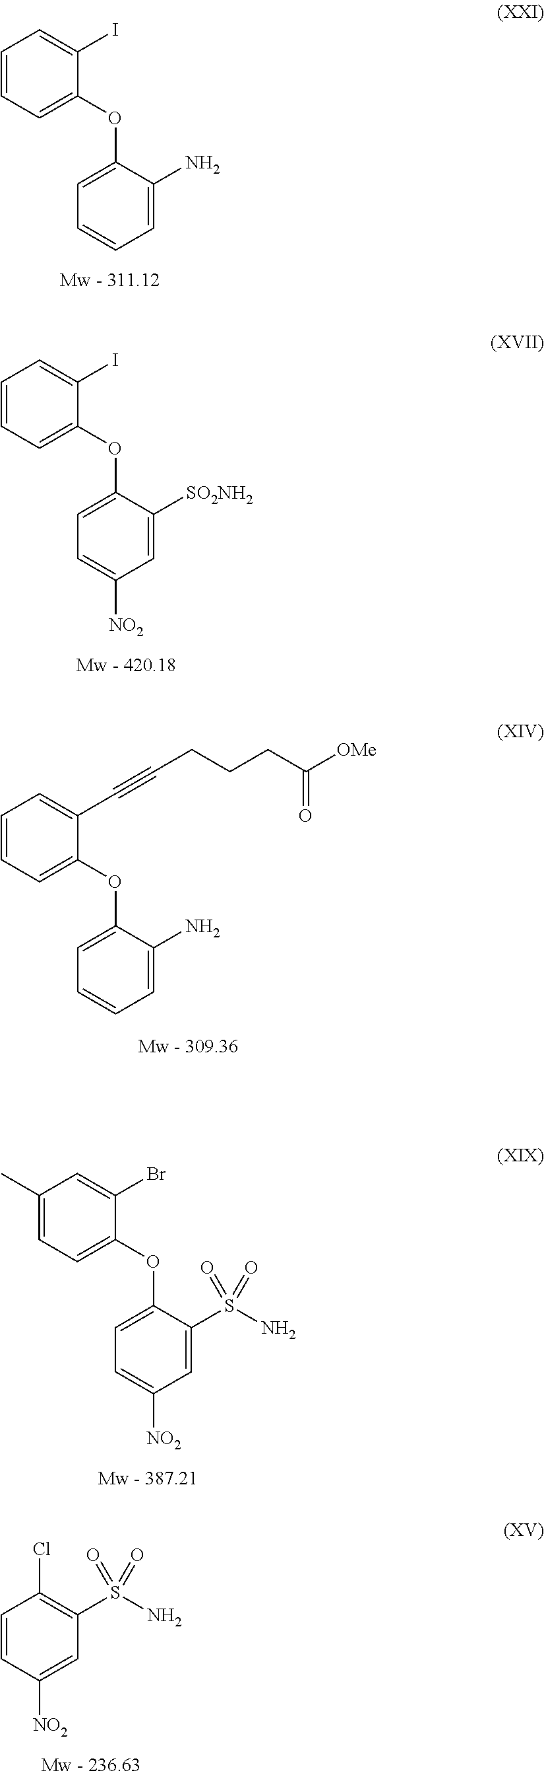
C1=CC=C(OC2=CC=CC=C2N)C(I)=C1.C1=CC=C(OC2=CC=C([NO2])C=C2[SO2NH2])C(I)=C1.C1=CC=C(OC2=CC=CC=C2N)C(C#CCCCC([OMe])=O)=C1.C1(C)=CC=C(OC2=CC=C([NO2])C=C2S(N)(=O)=O)C(Br)=C1.C1=CC([NO2])=CC(S(N)(=O)=O)=C1Cl
